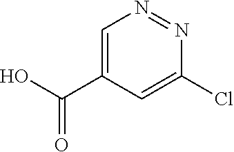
C1=C(C(O)=O)C=C(Cl)N=N1
